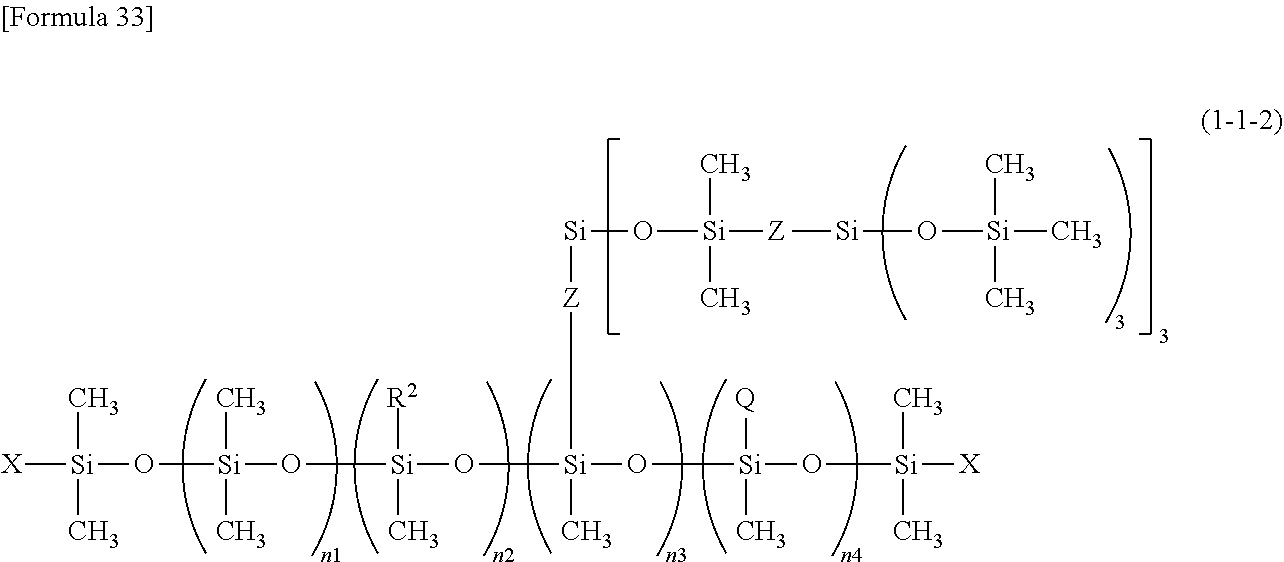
[X][Si](C)(C)O[Si](O[Si]([R2])(C)O[Si](O[Si]([Q])(C)O[Si]([X])(C)C)([Z][Si]O[Si](C)(C)[Z][Si]O[Si](C)(C)C)C)(C)C
